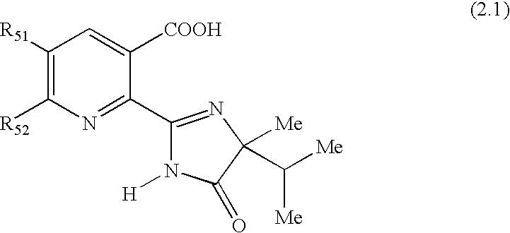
C1([R51])=C([R52])N=C(C2=NC([Me])(C([Me])[Me])C(=O)N2[H])C([COOH])=C1
